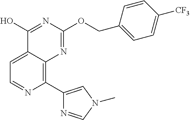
C1=C2C(=C(C3=CN(C)C=N3)N=C1)N=C(OCC1=CC=C([CF3])C=C1)N=C2O
